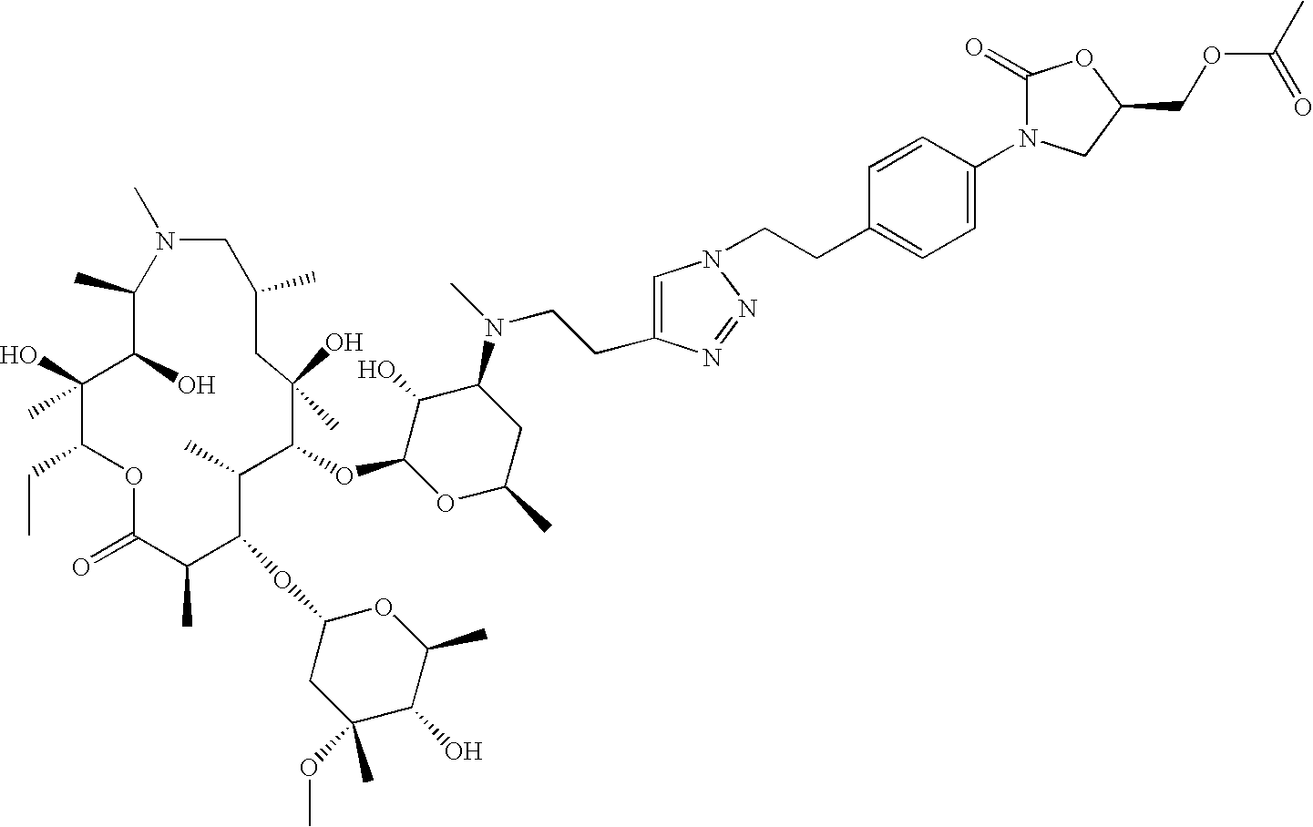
C1(C)C(O)C(O)(C)C(CC)OC(=O)C(C)C(OC2CC(C)(OC)C(O)C(C)O2)C(C)C(OC2OC(C)CC(N(C)CCC3=CN(CCC4=CC=C(N5C(=O)OC(COC(=O)C)C5)C=C4)N=N3)C2O)C(O)(C)CC(C)CN1C
